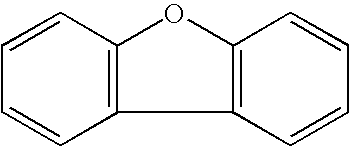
C12=C(C=CC=C1)OC1=C2C=CC=C1
